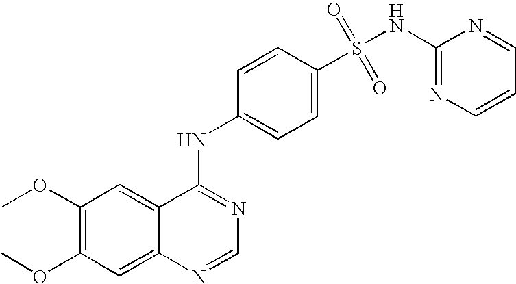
C1(OC)=C(OC)C=C2C(=C1)C(NC1=CC=C(S(NC3=NC=CC=N3)(=O)=O)C=C1)=NC=N2
